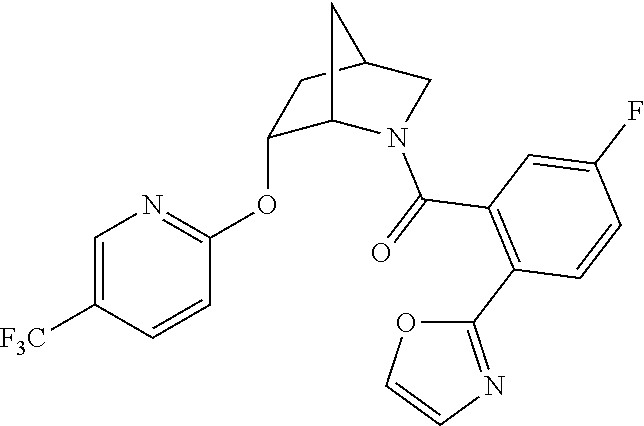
C1=C([F3C])C=CC(OC2C3N(C(=O)C4=C(C5=NC=CO5)C=CC(F)=C4)CC(C2)C3)=N1
